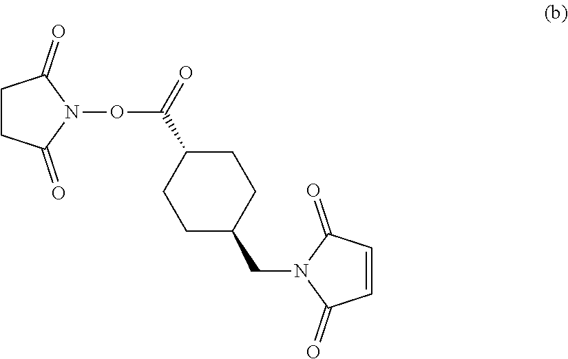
C1CC(=O)N(OC(C2CCC(CN3C(=O)C=CC3=O)CC2)=O)C1=O
